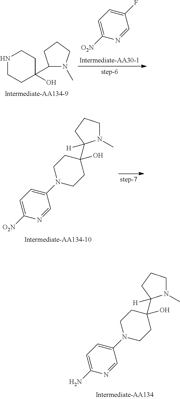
C1(C2(O)CCNCC2)N(C)CCC1.C1(F)=CC=C([O2N])N=C1.C1(N2CCC(O)(C3([H])N(C)CCC3)CC2)=CC=C([O2N])N=C1.C1(N2CCC(O)(C3([H])N(C)CCC3)CC2)=CC=C(N)N=C1
